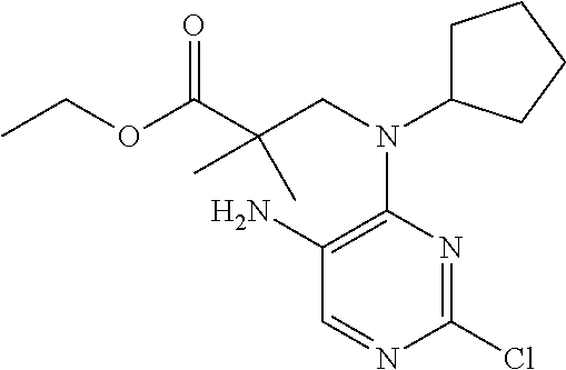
C1=NC(Cl)=NC(N(CC(C(=O)OCC)(C)C)C2CCCC2)=C1N
